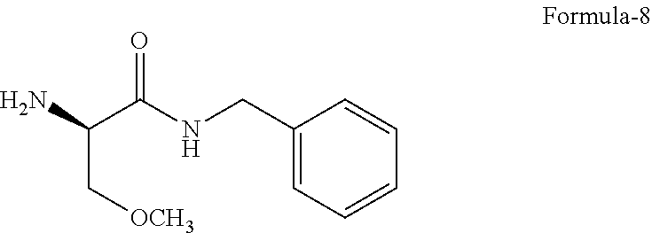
NC(C[OCH3])C(NCC1=CC=CC=C1)=O
